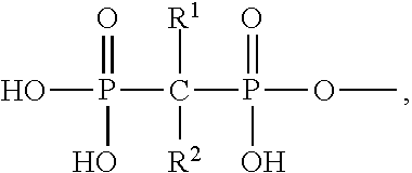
OP(O)(=O)C([R1])([R2])P(=O)(O)OC
